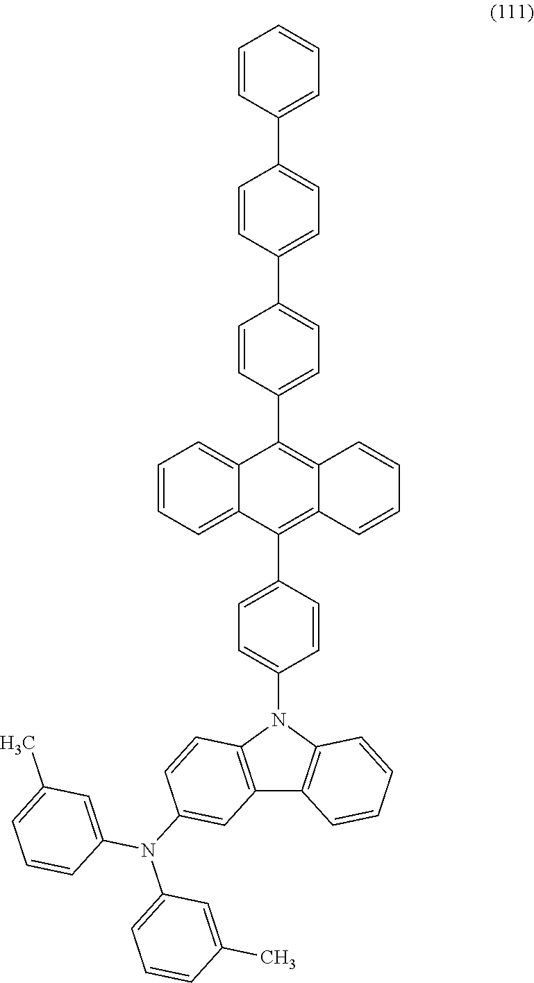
C12=C(C3=CC=C(N4C5=C(C6=C4C=CC=C6)C=C(N(C4=CC=CC(C)=C4)C4=CC(C)=CC=C4)C=C5)C=C3)C3=CC=CC=C3C(C3=CC=C(C4=CC=C(C5=CC=CC=C5)C=C4)C=C3)=C1C=CC=C2
